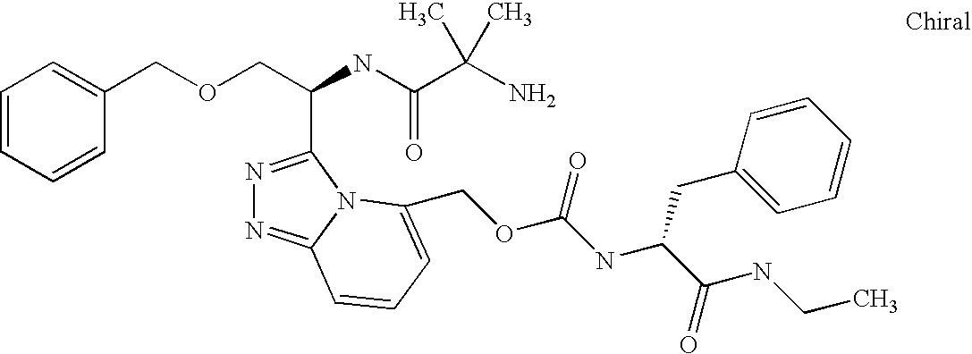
N1=C(C(COCC2=CC=CC=C2)NC(C(N)(C)C)=O)N2C(=N1)C=CC=C2COC(NC(C(=O)NCC)CC1=CC=CC=C1)=O
